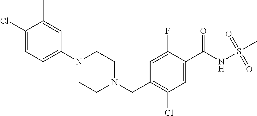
C1(Cl)=CC=C(N2CCN(CC3=C(Cl)C=C(C(NS(C)(=O)=O)=O)C(F)=C3)CC2)C=C1C
